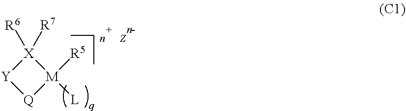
[Q]1[M]([R5])([L])[X]([R6])([R7])[Y]1.[Zn]
